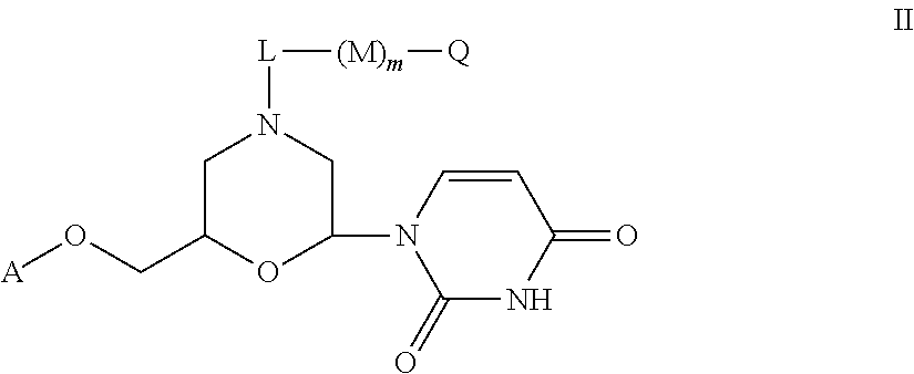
[A]OCC1OC(N2C(=O)NC(=O)C=C2)CN([L][(M)m][Q])C1
